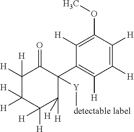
C1([H])([H])C([H])([H])C([H])([H])C([H])([H])C([Y][detectable label])(C2=C([H])C([H])=C([H])C(OC)=C2[H])C1=O
